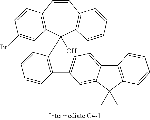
C1=CC2=C(C(C3=C(C4=CC=C5C6=C(C(C)(C)C5=C4)C=CC=C6)C=CC=C3)(O)C3=C1C=CC=C3)C=C(Br)C=C2
